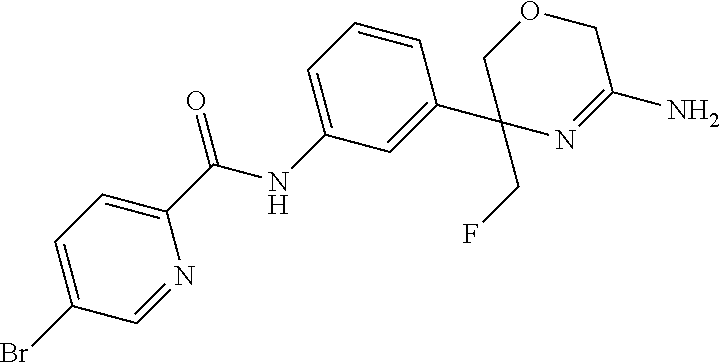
C1=C(Br)C=NC(C(=O)NC2=CC=CC(C3(CF)COCC(N)=N3)=C2)=C1
